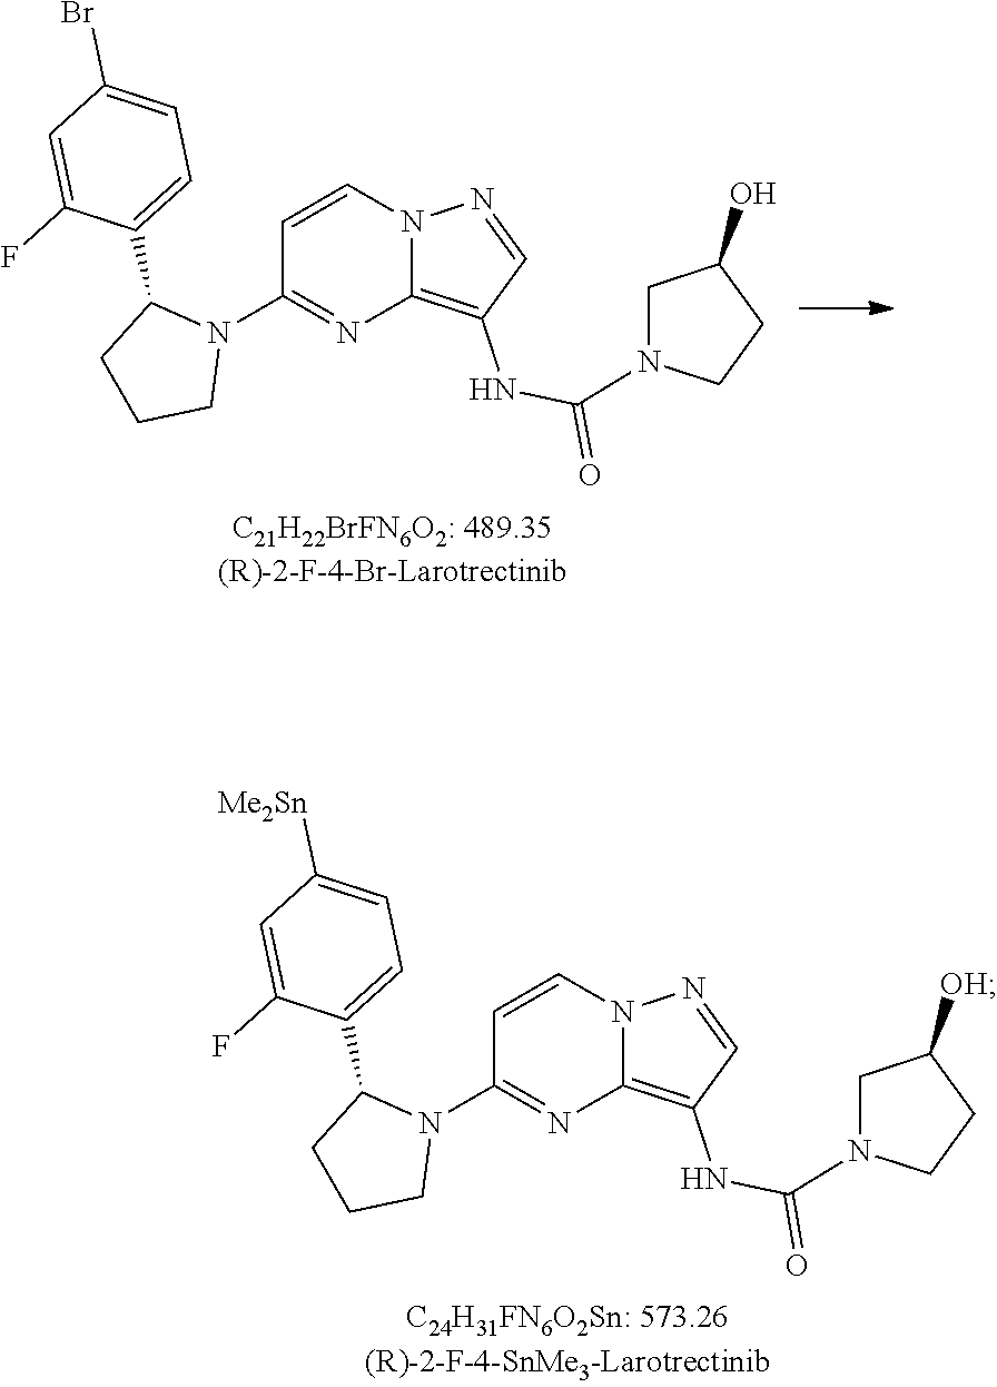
C1=CN2C(=C(NC(N3CCC(O)C3)=O)C=N2)N=C1N1C(C2=CC=C(Br)C=C2F)CCC1.C1=CN2C(=C(NC(N3CCC([OH])C3)=O)C=N2)N=C1N1C(C2=CC=C([Me2Sn])C=C2F)CCC1
